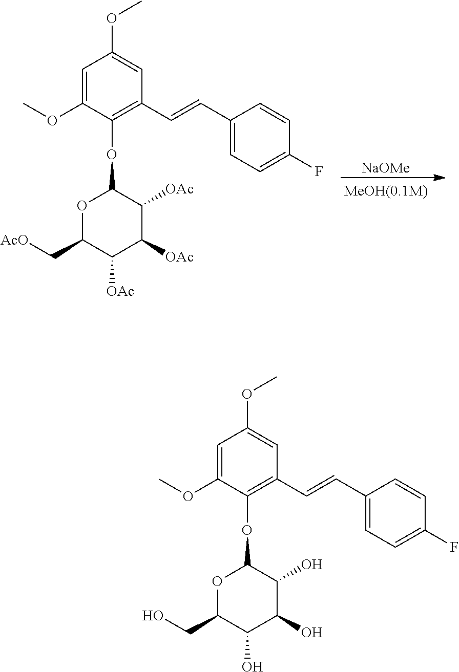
C1=C(OC)C(OC2OC(CO)C(O)C(O)C2O)=C(C=CC2=CC=C(F)C=C2)C=C1OC.C1=C(OC)C(OC2OC(C[AcO])C([OAc])C([OAc])C2[OAc])=C(C=CC2=CC=C(F)C=C2)C=C1OC.[NaOMe]
